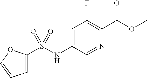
C1=C(S(NC2=CC(F)=C(C(OC)=O)N=C2)(=O)=O)OC=C1
